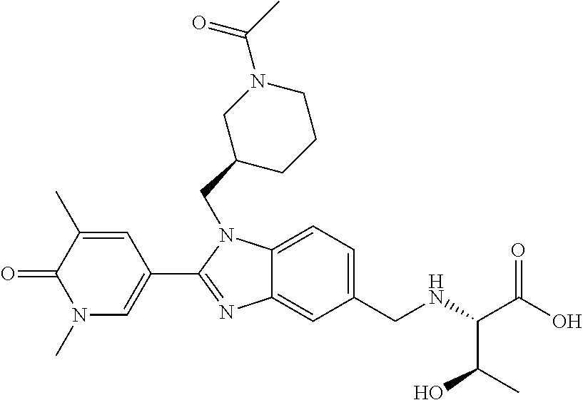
C1=C(CNC(C(O)=O)C(C)O)C=C2C(=C1)N(CC1CN(C(C)=O)CCC1)C(C1=CN(C)C(=O)C(C)=C1)=N2
